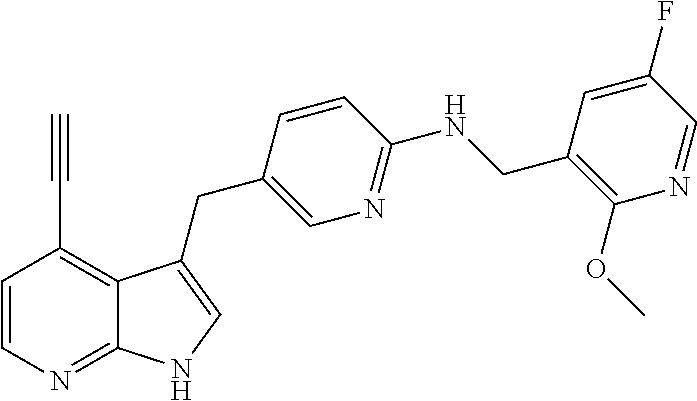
C1=CN=C2C(=C1C#C)C(CC1=CN=C(NCC3=C(OC)N=CC(F)=C3)C=C1)=CN2
